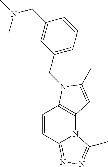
C1=CC2=NN=C(C)N2C2=C1N(CC1=CC=CC(CN(C)C)=C1)C(C)=C2
